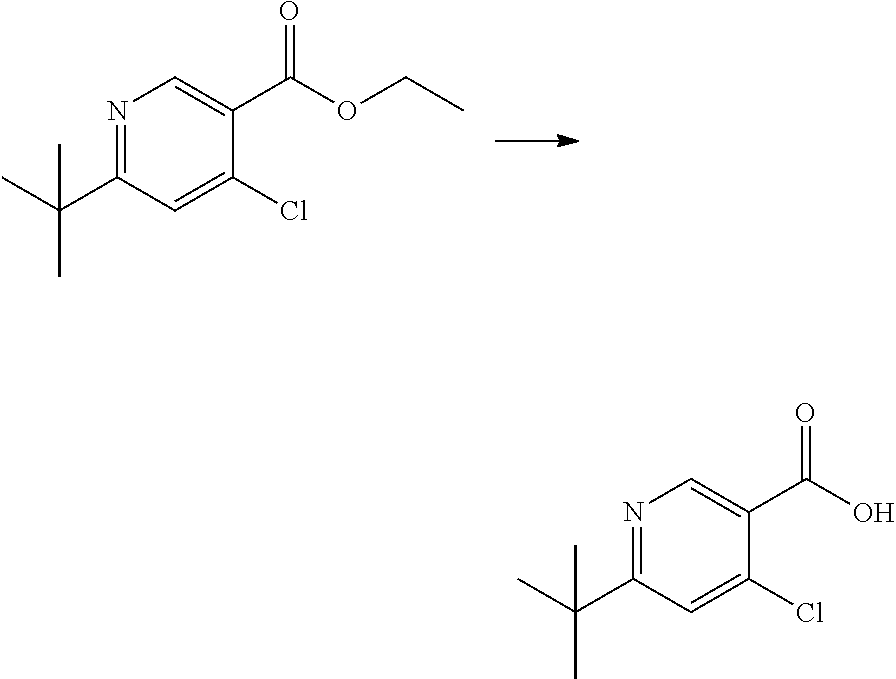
N1=C(C(C)(C)C)C=C(Cl)C(C(OCC)=O)=C1.N1=C(C(C)(C)C)C=C(Cl)C(C(O)=O)=C1
